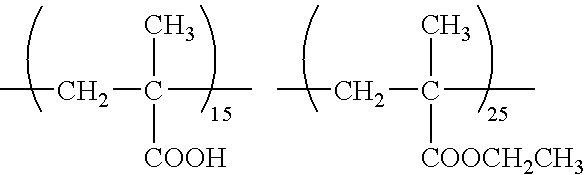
CCC(C)(C)[COOH].CCC(C)(C)[COOCH2CH3]
